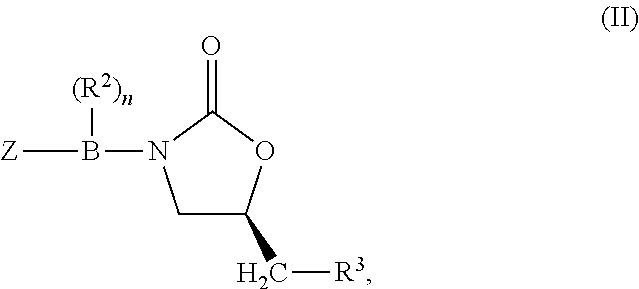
[Z]B(N1CC(C[R3])OC1=O)[(R2)n]
